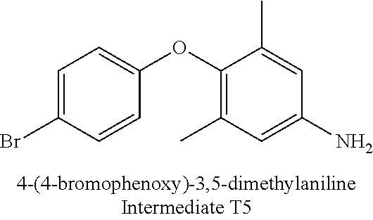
C1=C(Br)C=CC(OC2=C(C)C=C(N)C=C2C)=C1
